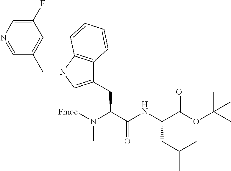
N(C(C(NC(C(OC(C)(C)C)=O)CC(C)C)=O)CC1=CN(CC2=CC(F)=CN=C2)C2=C1C=CC=C2)([Fmoc])C
